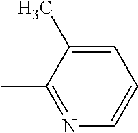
C1=C(C)C(C)=NC=C1
